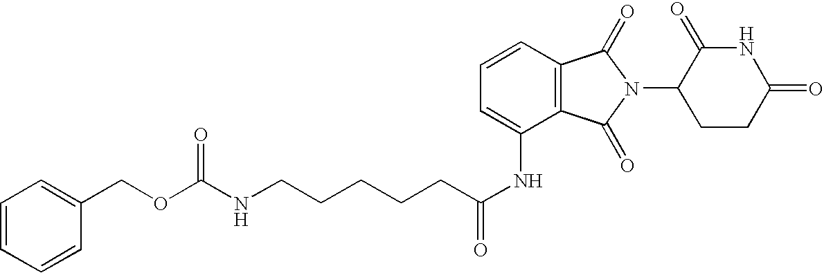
C1=C(NC(CCCCCNC(OCC2=CC=CC=C2)=O)=O)C2=C(C=C1)C(=O)N(C1CCC(=O)NC1=O)C2=O
